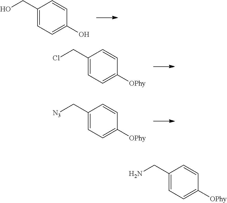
C1=CC(CO)=CC=C1O.C1=CC(CCl)=CC=C1[OPhy].C1=CC(C[N3])=CC=C1[OPhy].C1=CC(CN)=CC=C1[OPhy]
